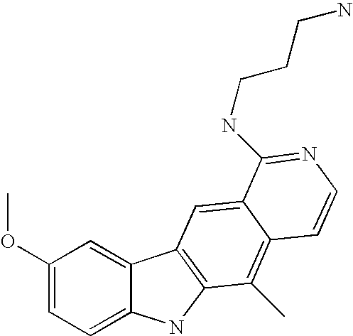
C1(OC)=CC=C2C(=C1)C1=C(N2)C(C)=C2C(=C1)C(NCCCN)=NC=C2
